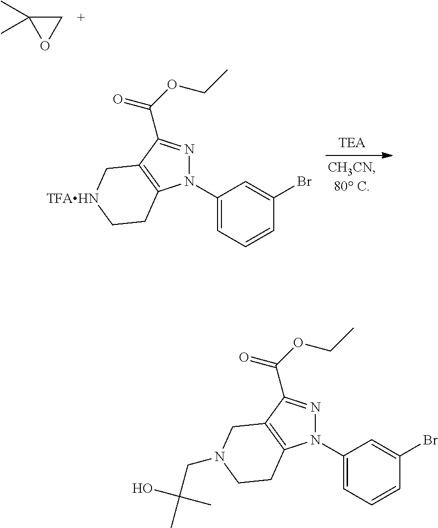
C1C(C)(C)O1.N1(C2=CC=CC(Br)=C2)N=C(C(OCC)=O)C2=C1CC[TFAHN]C2.N1(C2=CC=CC(Br)=C2)N=C(C(OCC)=O)C2=C1CCN(CC(O)(C)C)C2
